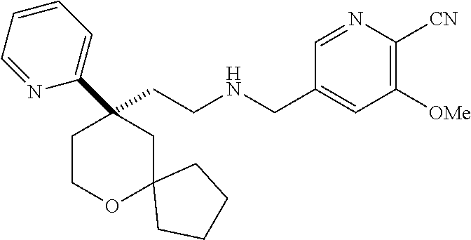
C(CNCC1=CC([OMe])=C([CN])N=C1)C1(C2=CC=CC=N2)CCOC2(C1)CCCC2
